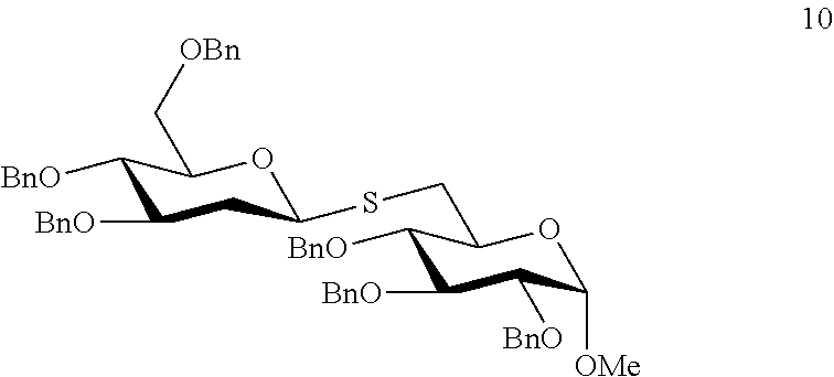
C1([BnO])C([BnO])CC(SCC2C([BnO])C([BnO])C([BnO])C([OMe])O2)OC1C[OBn]
